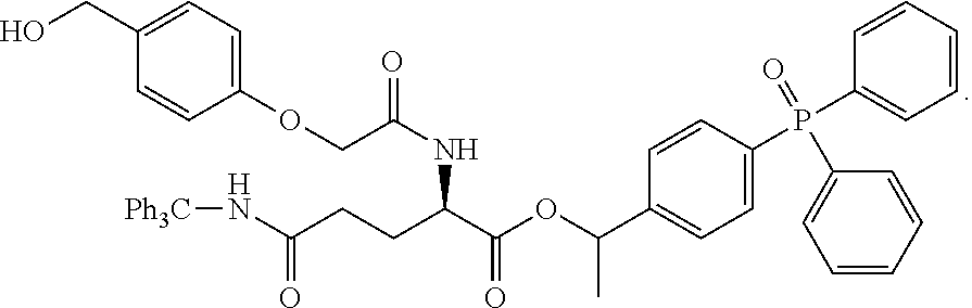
N(C(CCC(C(OC(C1=CC=C(P(C2=CC=CC=C2)(C2=CC=CC=C2)=O)C=C1)C)=O)NC(=O)COC1=CC=C(CO)C=C1)=O)[Ph3C]
